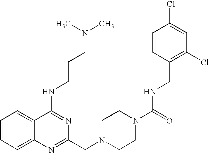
C1=CC=C2C(=C1)C(NCCCN(C)C)=NC(CN1CCN(C(=O)NCC3=C(Cl)C=C(Cl)C=C3)CC1)=N2
